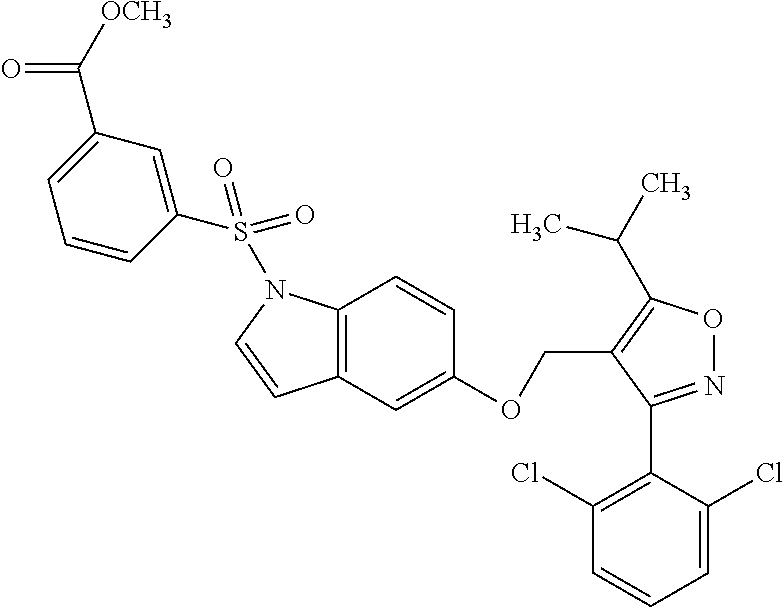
C12=C(C=C(OCC3=C(C(C)C)ON=C3C3=C(Cl)C=CC=C3Cl)C=C1)C=CN2S(C1=CC(C(=O)[OCH3])=CC=C1)(=O)=O
